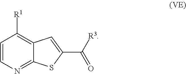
C1=CN=C2C(=C1[R1])C=C(C([R3])=O)S2
